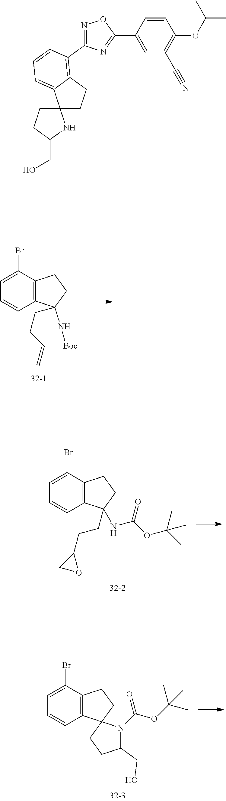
C12=C(C(Br)=CC=C1)CCC2(N[Boc])CCC=C.C12=C(C(Br)=CC=C1)CCC2(NC(OC(C)(C)C)=O)CCC1CO1.C12=C(C(Br)=CC=C1)CCC21CCC(CO)N1C(OC(C)(C)C)=O.C12(CCC3=C(C4=NOC(C5=CC(C#N)=C(OC(C)C)C=C5)=N4)C=CC=C13)CCC(CO)N2
